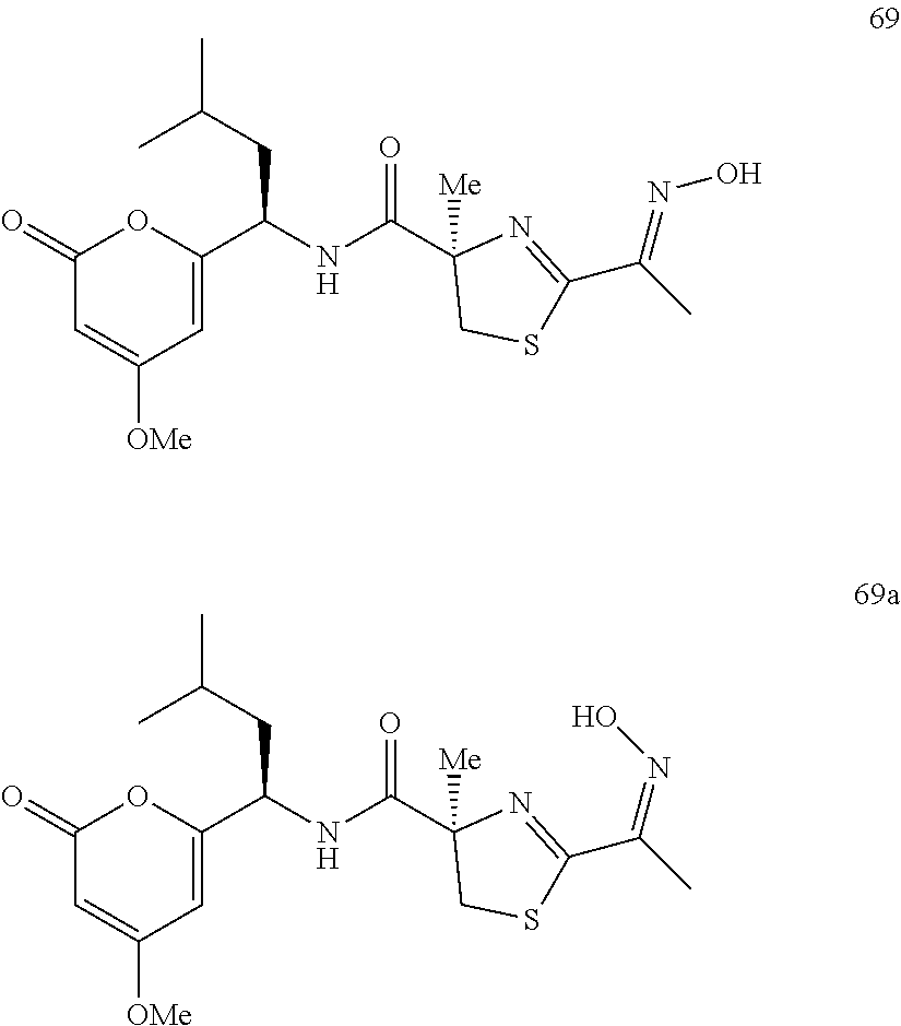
C1(=O)C=C([OMe])C=C(C(NC(C2([Me])CSC(C(C)=NO)=N2)=O)CC(C)C)O1.C1(=O)C=C([OMe])C=C(C(NC(C2([Me])CSC(C(C)=NO)=N2)=O)CC(C)C)O1
